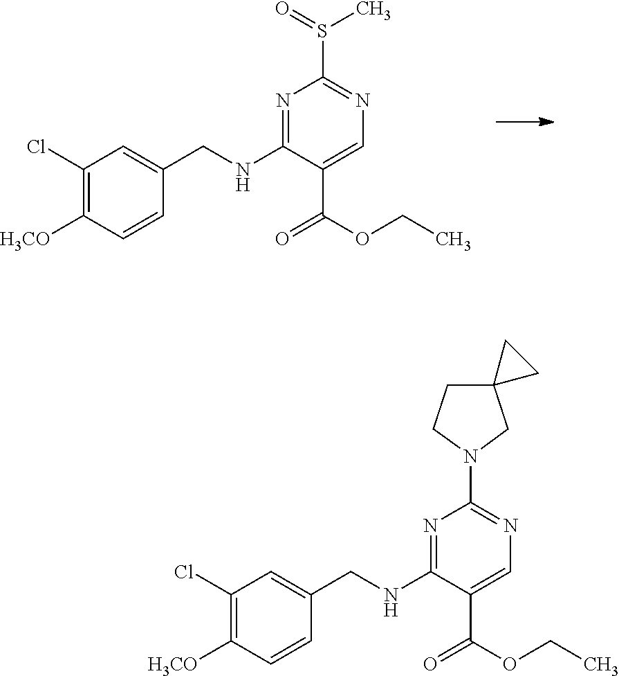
C1(Cl)=C([H3CO])C=CC(CNC2=NC(S(C)=O)=NC=C2C(OCC)=O)=C1.C1(Cl)=C([H3CO])C=CC(CNC2=NC(N3CC4(CC3)CC4)=NC=C2C(OCC)=O)=C1
